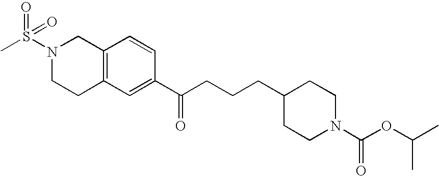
C(C1=CC2=C(C=C1)CN(S(C)(=O)=O)CC2)(CCCC1CCN(C(OC(C)C)=O)CC1)=O
